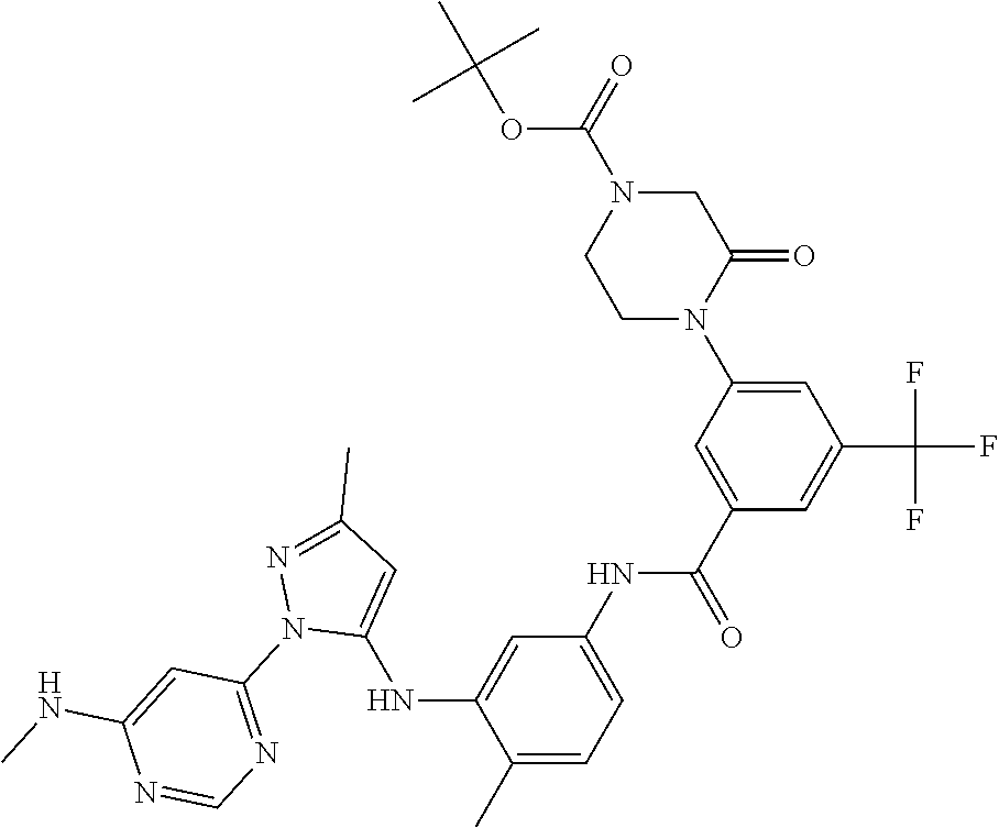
C1(C)=CC=C(NC(C2=CC(N3C(=O)CN(C(=O)OC(C)(C)C)CC3)=CC(C(F)(F)F)=C2)=O)C=C1NC1=CC(C)=NN1C1=NC=NC(NC)=C1
